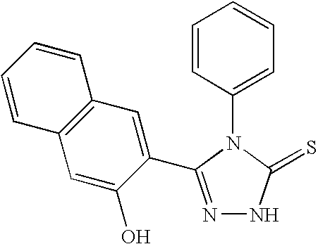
N1=C(C2=CC3=C(C=C2O)C=CC=C3)N(C2=CC=CC=C2)C(=S)N1
